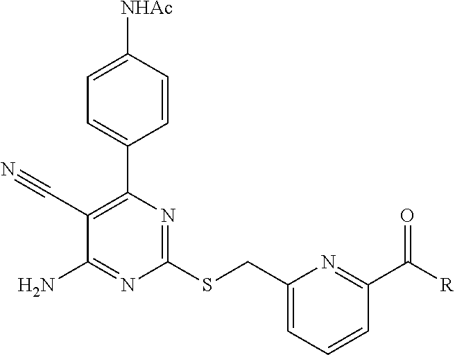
C1=CC([NHAc])=CC=C1C1=C(C#N)C(N)=NC(SCC2=CC=CC(C([R])=O)=N2)=N1
